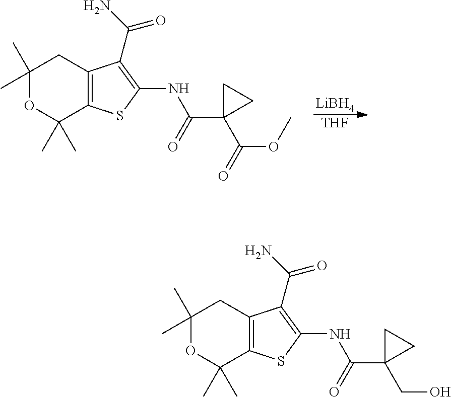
[LiBH4].[THF].C12=C(SC(NC(=O)C3(C(OC)=O)CC3)=C1C(N)=O)C(C)(C)OC(C)(C)C2.C12=C(SC(NC(=O)C3(CO)CC3)=C1C(N)=O)C(C)(C)OC(C)(C)C2
